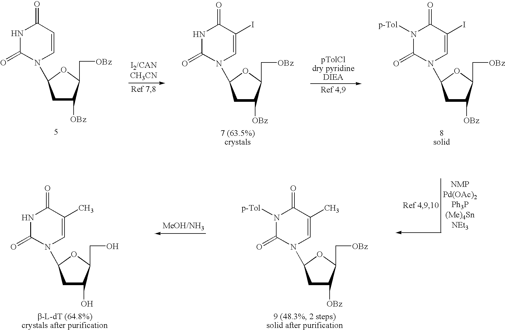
C1([OBz])CC(N2C=CC(=O)NC2=O)OC1C[OBz].C1([OBz])CC(N2C=C(I)C(=O)NC2=O)OC1C[OBz].C1([OBz])CC(N2C=C(I)C(=O)N([p-Tol])C2=O)OC1C[OBz].C1([OBz])CC(N2C=C(C)C(=O)N([p-Tol])C2=O)OC1C[OBz].C1(O)CC(N2C=C(C)C(=O)NC2=O)OC1CO
